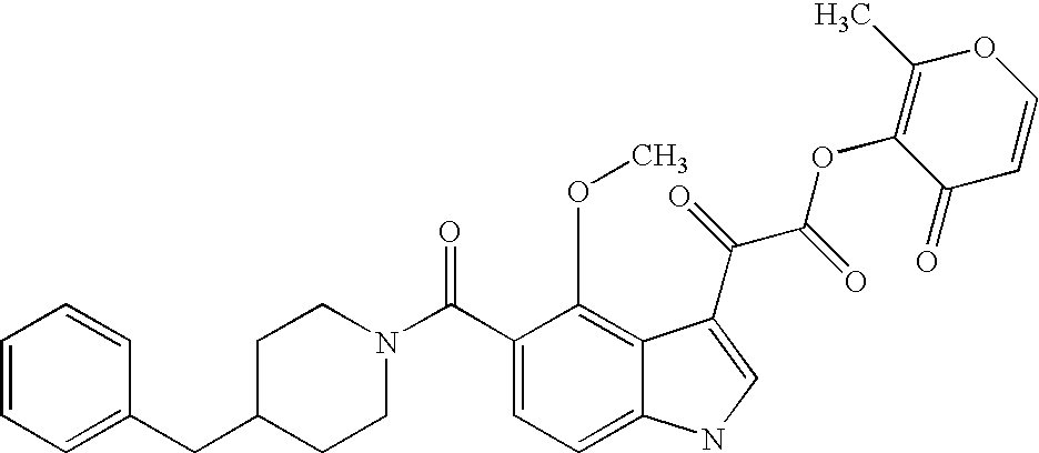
C(C1CCN(C(=O)C2=CC=C3C(=C2OC)C(C(=O)C(=O)OC2=C(C)OC=CC2=O)=CN3)CC1)C1=CC=CC=C1
